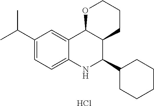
C12=CC(C(C)C)=CC=C1NC(C1CCCCC1)C1C2OCCC1.Cl
